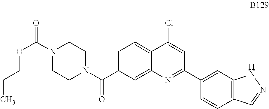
C1=C(C(N2CCN(C(=O)OCCC)CC2)=O)C=C2C(=C1)C(Cl)=CC(C1=CC3=C(C=C1)C=NN3)=N2
